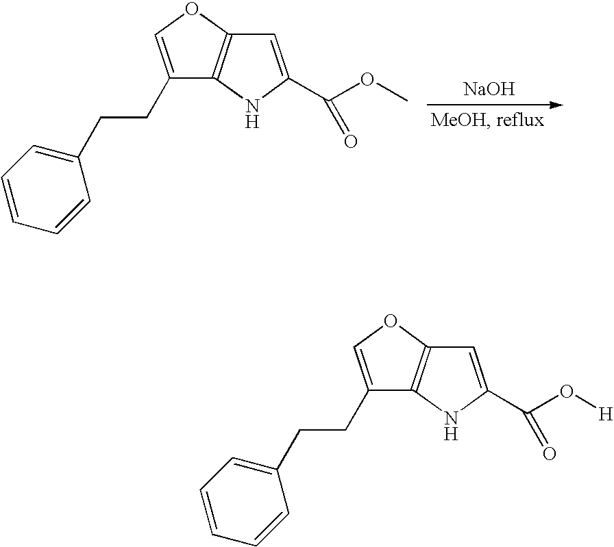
C1=CC=C(CCC2=COC3=C2NC(C(OC)=O)=C3)C=C1.[NaOH].C1=CC=C(CCC2=COC3=C2NC(C(O[H])=O)=C3)C=C1
